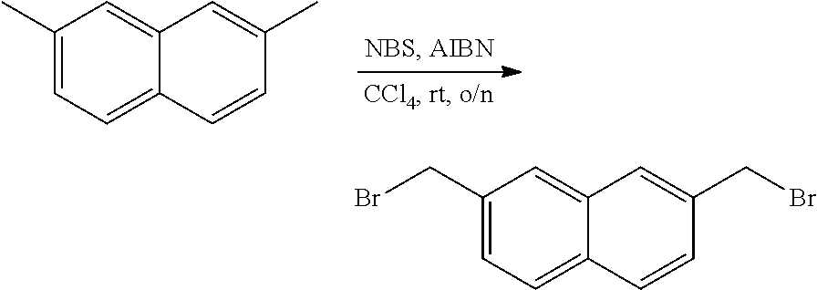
C1(C)=CC=C2C(=C1)C=C(C)C=C2.C1(CBr)=CC=C2C(=C1)C=C(CBr)C=C2
